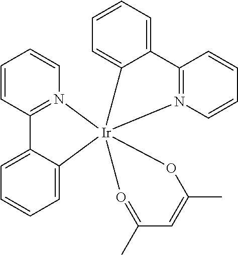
C1=CC2=N(C=C1)[Ir]13(C4=CC=CC=C24)(C2=CC=CC=C2C2=N1C=CC=C2)CO=C(C)C=C(C)O3
